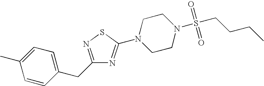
C1=CC(CC2=NSC(N3CCN(S(CCCC)(=O)=O)CC3)=N2)=CC=C1C
